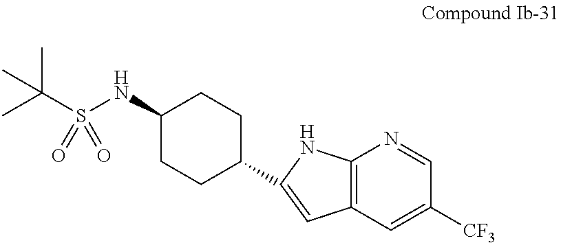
C1(NS(C(C)(C)C)(=O)=O)CCC(C2=CC3=C(N2)N=CC([CF3])=C3)CC1
